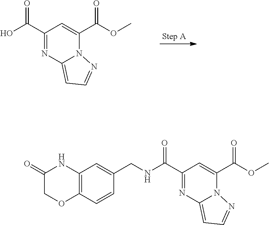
C1(C(O)=O)=NC2=CC=NN2C(C(OC)=O)=C1.C(C1=CC2=C(C=C1)OCC(=O)N2)NC(C1=NC2=CC=NN2C(C(OC)=O)=C1)=O
